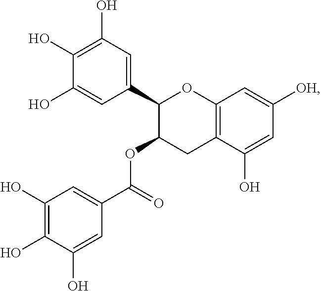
C1(O)=C(O)C(O)=CC(C(=O)OC2CC3=C(OC2C2=CC(O)=C(O)C(O)=C2)C=C([OH])C=C3O)=C1
